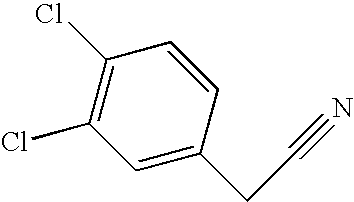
C1=C(CC#N)C=CC(Cl)=C1Cl
